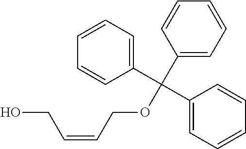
C1(C(C2=CC=CC=C2)(OCC=CCO)C2=CC=CC=C2)=CC=CC=C1
